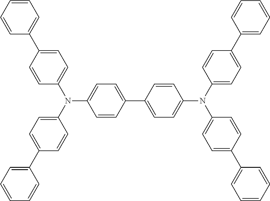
C1=C(C2=CC=CC=C2)C=CC(N(C2=CC=C(C3=CC=CC=C3)C=C2)C2=CC=C(C3=CC=C(N(C4=CC=C(C5=CC=CC=C5)C=C4)C4=CC=C(C5=CC=CC=C5)C=C4)C=C3)C=C2)=C1
